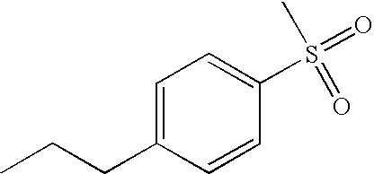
C1=CC(CCC)=CC=C1S(=O)(=O)C
